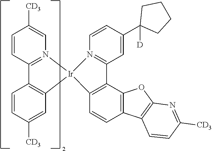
C1=CC2=N(C=C1[CD3])[Ir]1(C3=C2C=CC([CD3])=C3)C2=C(C3=C(C=C2)C2=C(O3)N=C([CD3])C=C2)C2=N1C=CC(C1([D])CCCC1)=C2
